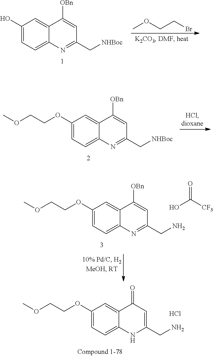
C1(OCCOC)=CC=C2C(=C1)C(=O)C=C(CN)N2.Cl.COCCBr.C1(O)=CC=C2C(=C1)C([OBn])=CC(C[NHBoc])=N2.C1(OCCOC)=CC=C2C(=C1)C([OBn])=CC(C[NHBoc])=N2.C1(OCCOC)=CC=C2C(=C1)C([OBn])=CC(CN)=N2.OC([CF3])=O
